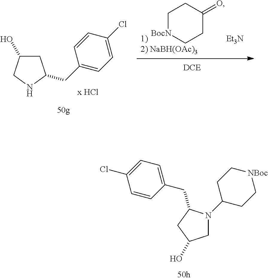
C1N(C2CC[NBoc]CC2)C(CC2=CC=C(Cl)C=C2)CC1O.C1[BocN]CCC(=O)C1.C1C(O)CNC1CC1=CC=C(Cl)C=C1.[x HCl]
